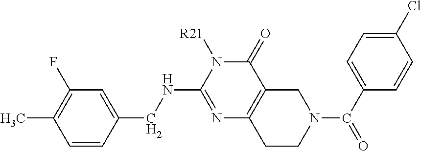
N1=C(NCC2=CC(F)=C(C)C=C2)N([R21])C(=O)C2=C1CCN(C(C1=CC=C(Cl)C=C1)=O)C2
